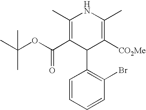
C1(C)=C(C(OC(C)(C)C)=O)C(C2=C(Br)C=CC=C2)C([CO2Me])=C(C)N1
